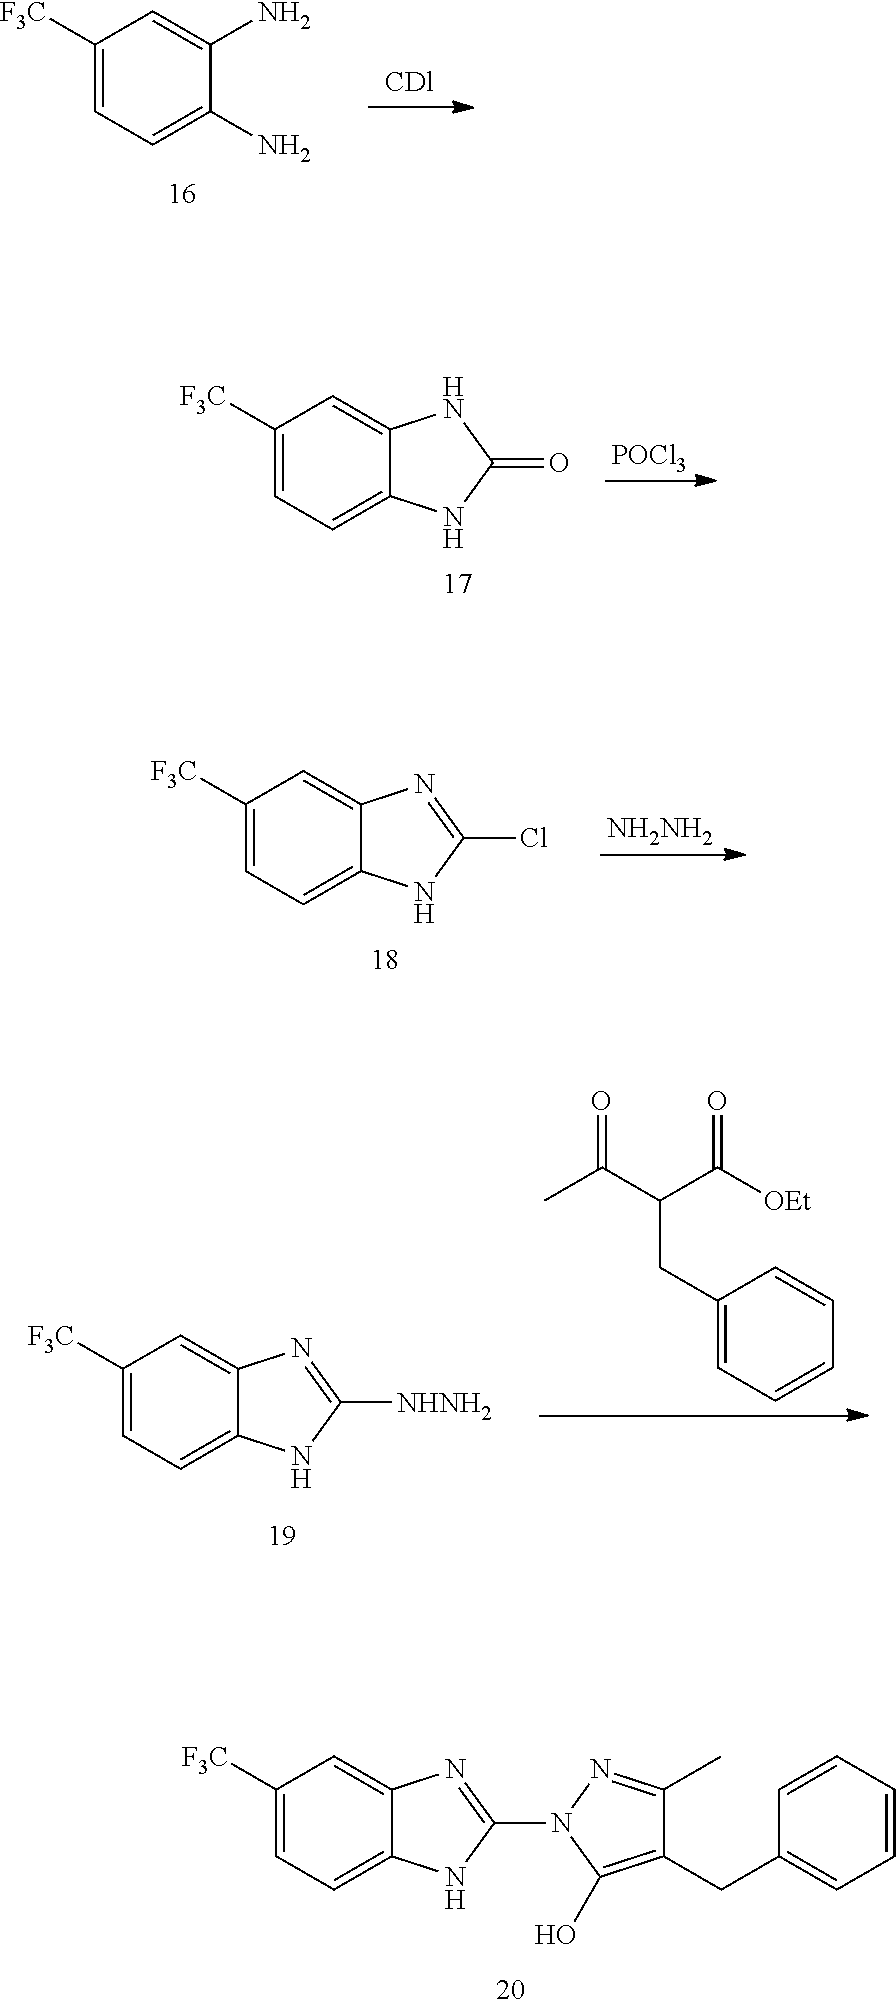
C1=C([F3C])C=C2C(=C1)NC(N1C(O)=C(CC3=CC=CC=C3)C(C)=N1)=N2.C1=C([F3C])C=C2C(=C1)NC(Cl)=N2.[NH2NH2].C1=C([F3C])C=C2C(=C1)NC([NHNH2])=N2.CC(C(C([OEt])=O)CC1=CC=CC=C1)=O.C1([F3C])=CC=C(N)C(N)=C1.C1=C([F3C])C=C2C(=C1)NC(=O)N2.[POCl3]
